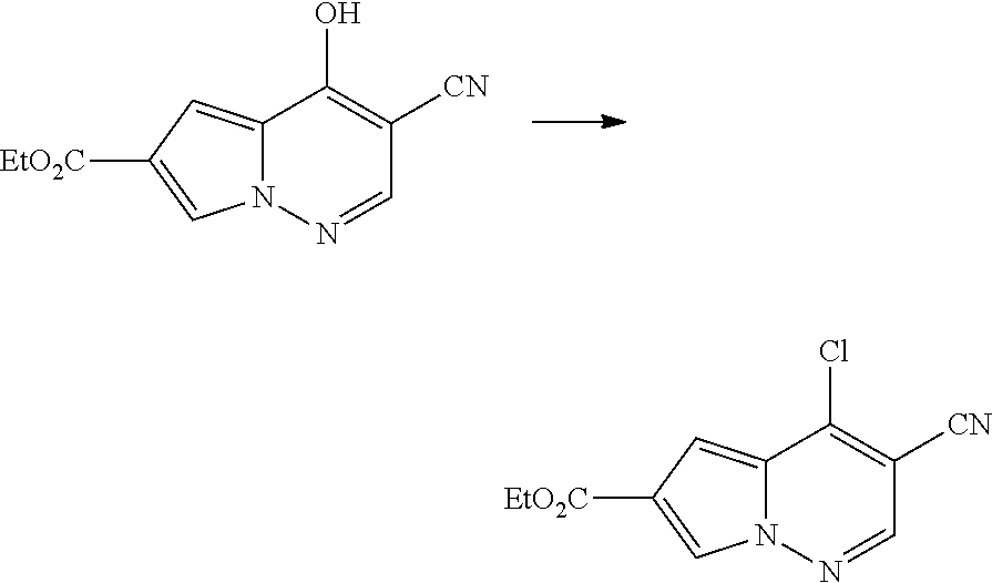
C12=CC([EtO2C])=CN1N=CC([CN])=C2O.C12=CC([EtO2C])=CN1N=CC([CN])=C2Cl
